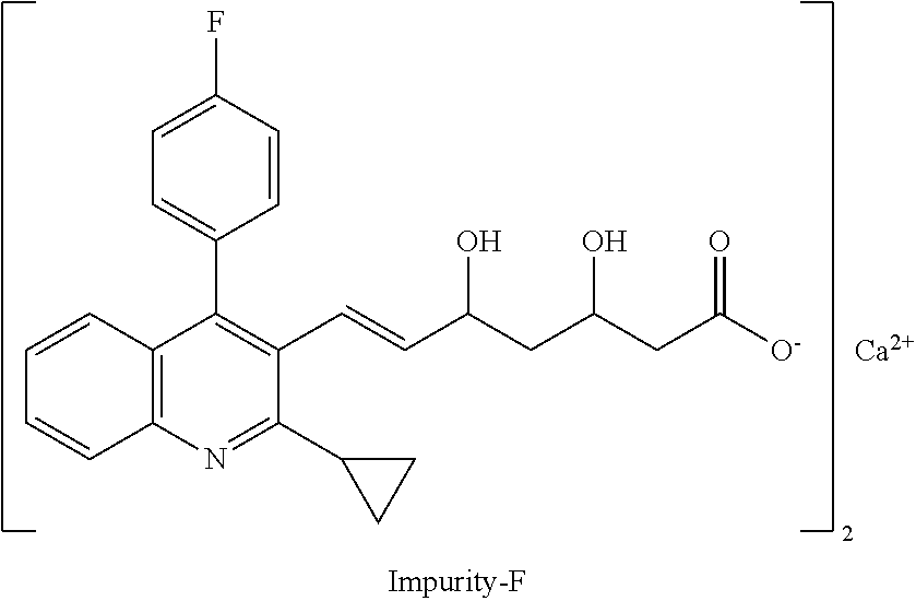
C12=C(C(C3=CC=C(F)C=C3)=C(C=CC(CC(CC([O-])=O)O)O)C(C3CC3)=N1)C=CC=C2.[Ca]
